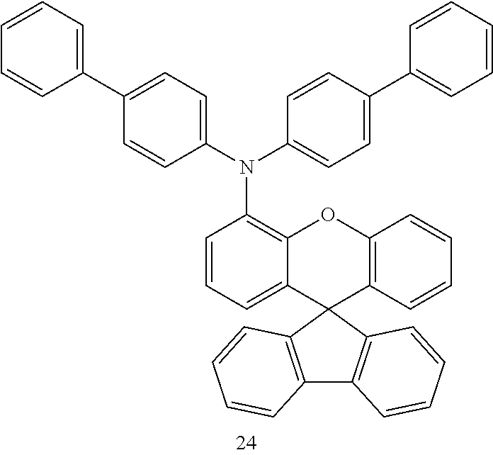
C1=CC=C2C(=C1N(C1=CC=C(C3=CC=CC=C3)C=C1)C1=CC=C(C3=CC=CC=C3)C=C1)OC1=C(C23C2=C(C4=C3C=CC=C4)C=CC=C2)C=CC=C1
